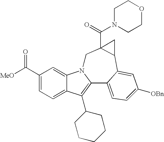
C1(C([MeO])=O)=CC=C2C(=C1)N1C(=C2C2CCCCC2)C2=CC=C([OBn])C=C2C2C(C(N3CCOCC3)=O)(C1)C2
